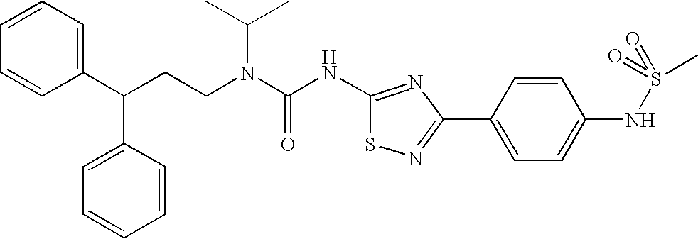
C1(C(CCN(C(NC2=NC(C3=CC=C(NS(=O)(C)=O)C=C3)=NS2)=O)C(C)C)C2=CC=CC=C2)=CC=CC=C1
